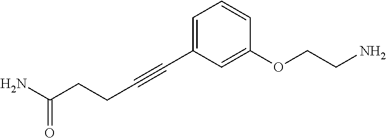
C(#CC1=CC=CC(OCCN)=C1)CCC(N)=O
